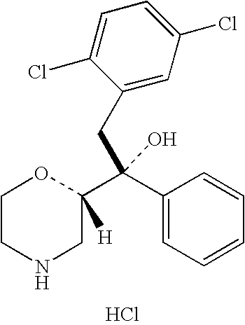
C1CNCC(C(C2=CC=CC=C2)(CC2=CC(Cl)=CC=C2Cl)O)([H])O1.Cl
